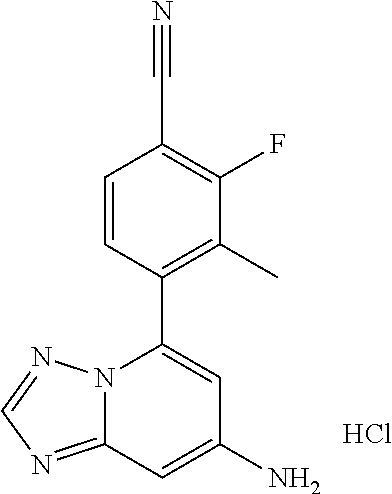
C1=CC(C2=CC(N)=CC3=NC=NN23)=C(C)C(F)=C1C#N.Cl
